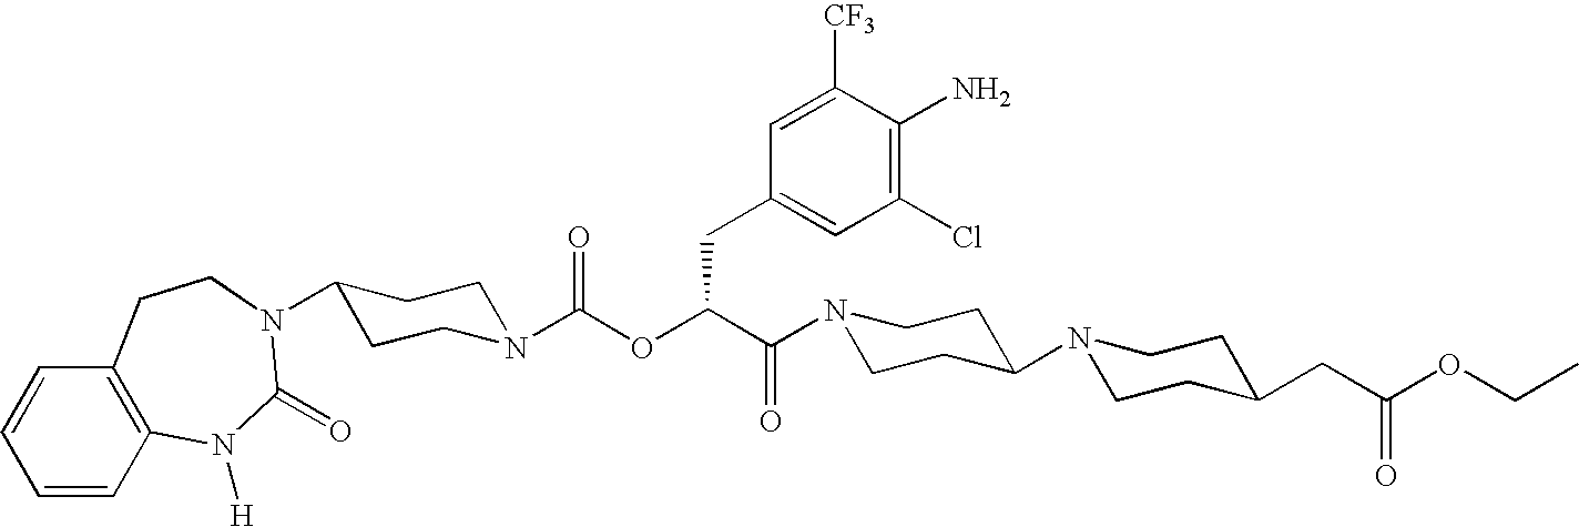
N1(C(C(OC(N2CCC(N3C(=O)N([H])C4=C(C=CC=C4)CC3)CC2)=O)CC2=CC(Cl)=C(N)C([CF3])=C2)=O)CCC(N2CCC(CC(OCC)=O)CC2)CC1
